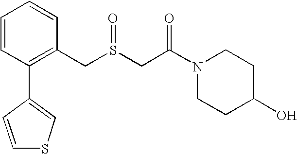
C1=CC(C2=CSC=C2)=C(CS(CC(N2CCC(O)CC2)=O)=O)C=C1
